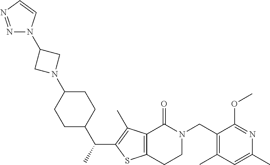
C1(CN2CCC3=C(C2=O)C(C)=C(C(C)C2CCC(N4CC(N5N=NC=C5)C4)CC2)S3)=C(C)C=C(C)N=C1OC
